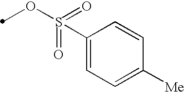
C1(S(OC)(=O)=O)=CC=C([Me])C=C1
